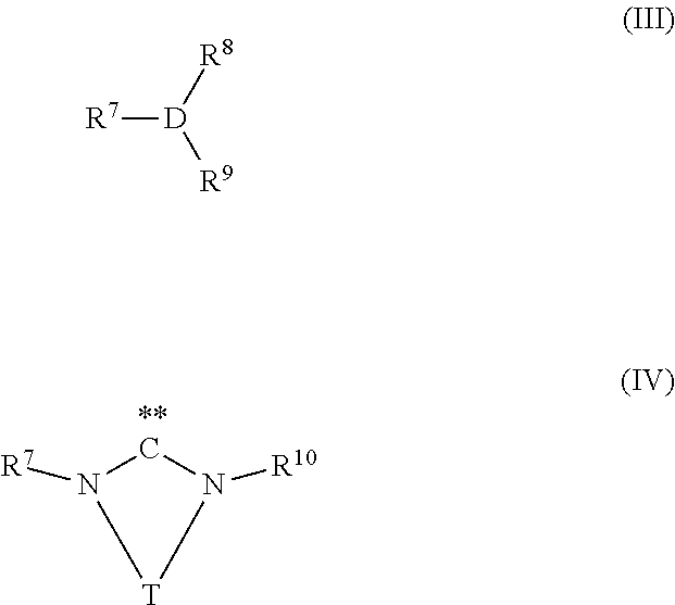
C1N([R7])[T]N1[R10].[R7][D]([R8])[R9]
